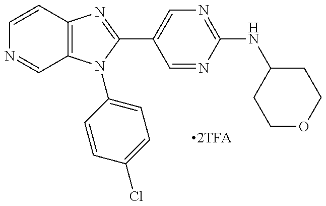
C12=C(N(C3=CC=C(Cl)C=C3)C(C3=CN=C(NC4CCOCC4)N=C3)=N1)C=NC=C2
